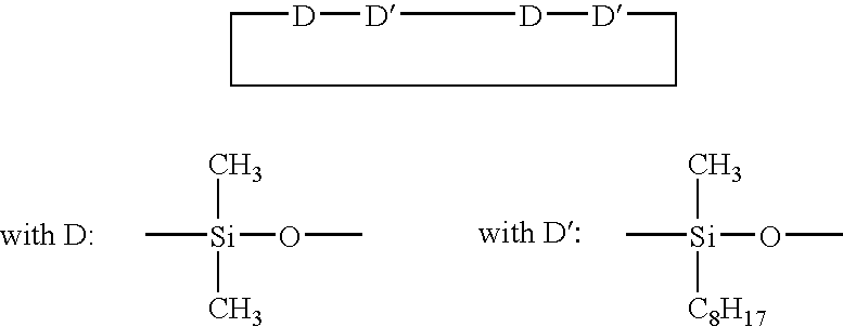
C[Si](OC)(C)C.[D]1CCCC[D][D][D]1.C[Si]([C8H17])(OC)C
